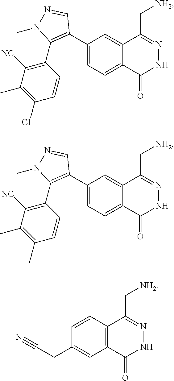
C1(C2=C(C3=C([NC])C(C)=C(Cl)C=C3)N(C)N=C2)=CC=C2C(=C1)C(C[NH2])=NNC2=O.C1=CC2=C(C(=O)NN=C2C[NH2])C=C1CC#N.C1(C2=C(C3=C([NC])C(C)=C(C)C=C3)N(C)N=C2)=CC=C2C(=C1)C(C[NH2])=NNC2=O
